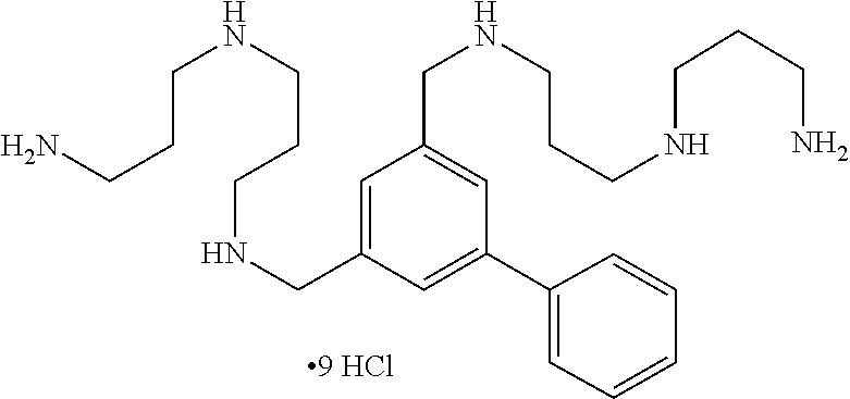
C1=C(CNCCCNCCCN)C=C(C2=CC=CC=C2)C=C1CNCCCNCCCN
